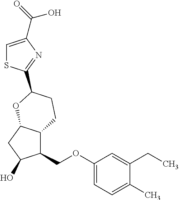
C1=C(C(O)=O)N=C(C2CCC3C(COC4=CC=C(C)C(CC)=C4)C(O)CC3O2)S1
